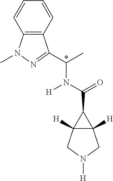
C12([H])C([H])(C1C(=O)N([H])C(C)C1=NN(C)C3=C1C=CC=C3)CN([H])C2
